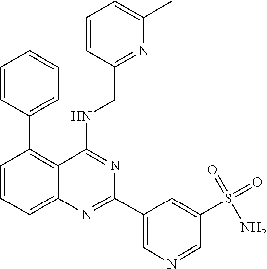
C1=CC(C2=C3C(=CC=C2)N=C(C2=CN=CC(S(=O)(=O)N)=C2)N=C3NCC2=NC(C)=CC=C2)=CC=C1
